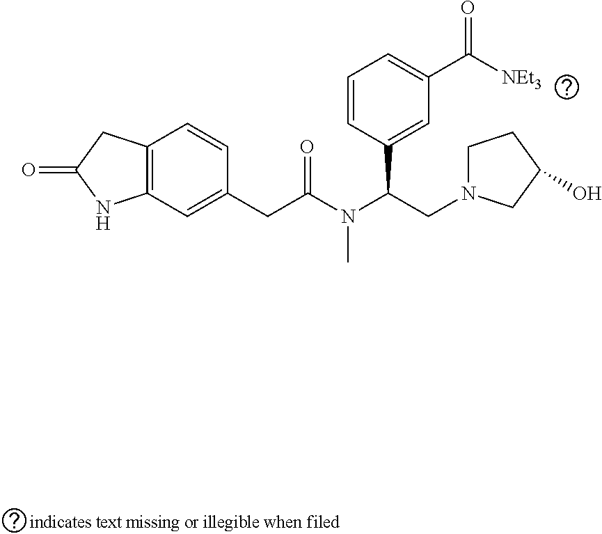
C12=C(C=C(CC(=O)N(C)C(C3=CC(C(=O)[NEt3])=CC=C3)CN3CCC(O)C3)C=C1)NC(=O)C2
